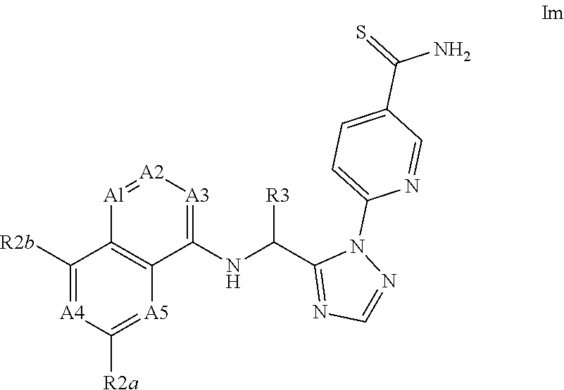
N1=CN=C(C(NC2=[A3][A2]=[Al]C3=C2[A5]=C([R2a])[A4]=C3[R2b])[R3])N1C1=CC=C(C(=S)N)C=N1
